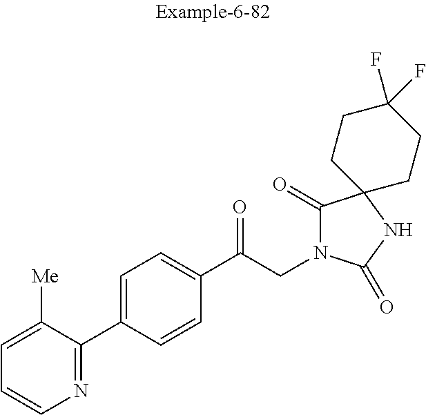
C1=C([Me])C(C2=CC=C(C(CN3C(=O)C4(NC3=O)CCC(F)(F)CC4)=O)C=C2)=NC=C1
